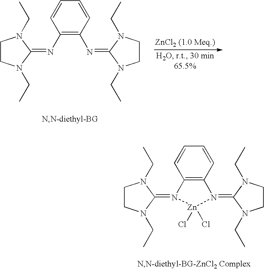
C1=CC=CC(N=C2N(CC)CCN2CC)=C1N=C1N(CC)CCN1CC.C1=CC=CC2=C1N(=C1N(CC)CCN1CC)[Zn](Cl)(Cl)N2=C1N(CC)CCN1CC
